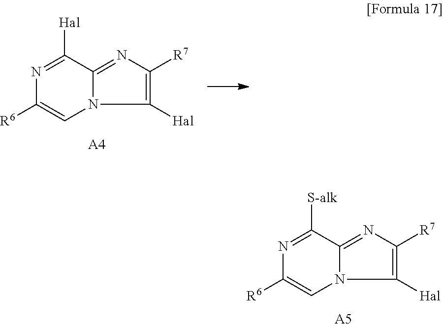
N1=C([S-alk])C2=NC([R7])=C([Hal])N2C=C1[R6].[A5].N1=C([Hal])C2=NC([R7])=C([Hal])N2C=C1[R6].[A4]
